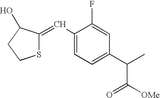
C1(C=C2SCCC2O)=CC=C(C(C([OMe])=O)C)C=C1F
